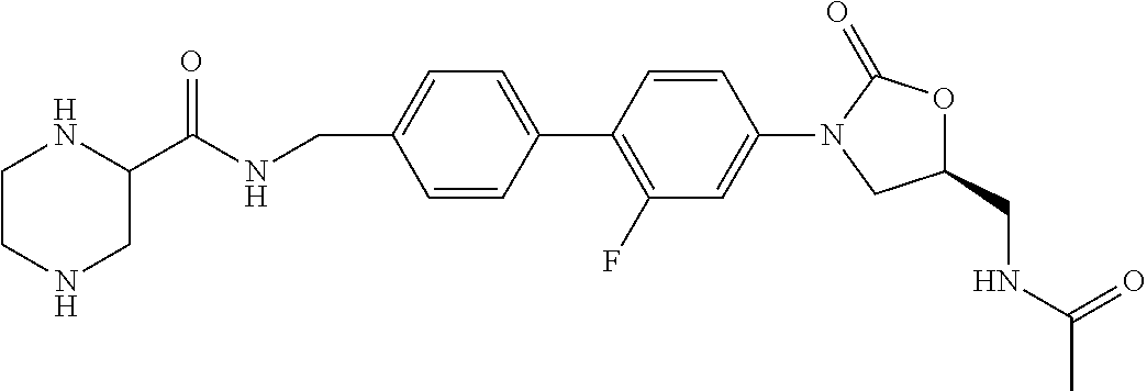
C(C1=CC=C(C2=C(F)C=C(N3CC(CNC(C)=O)OC3=O)C=C2)C=C1)NC(C1CNCCN1)=O
